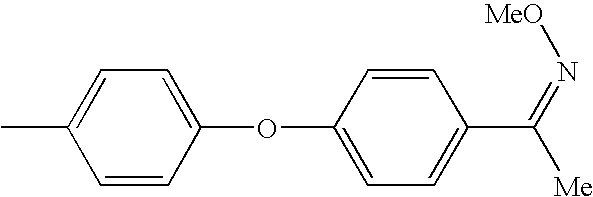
C1=CC(OC2=CC=C(C(=N[MeO])[Me])C=C2)=CC=C1C
